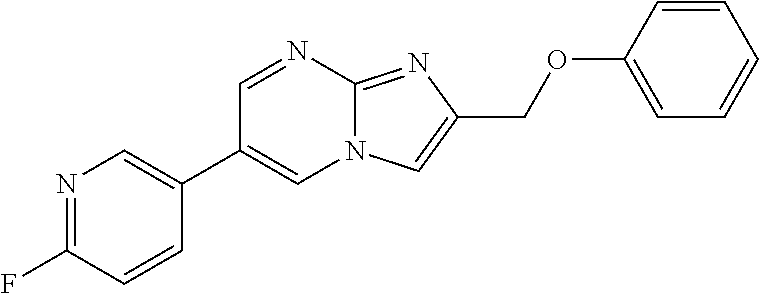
C1=NC2=NC(COC3=CC=CC=C3)=CN2C=C1C1=CN=C(F)C=C1
